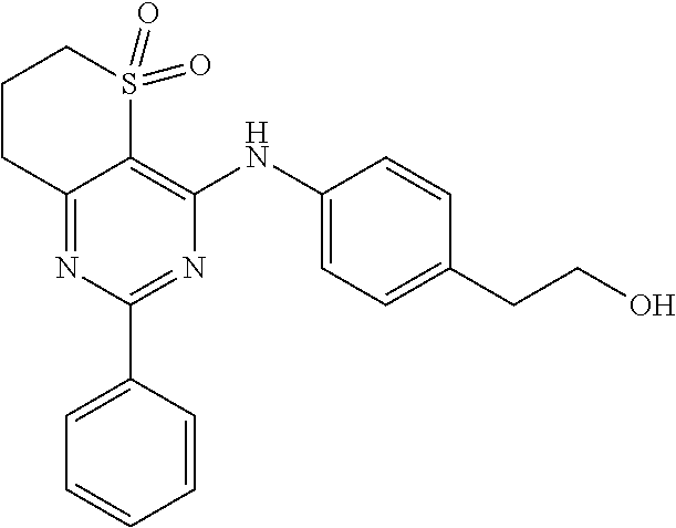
C12=NC(C3=CC=CC=C3)=NC(NC3=CC=C(CCO)C=C3)=C1S(=O)(=O)CCC2
